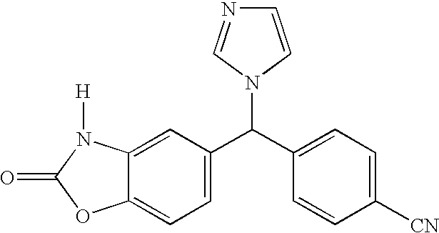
C1(C(C2=CC=C([CN])C=C2)N2C=CN=C2)=CC=C2C(=C1)N([H])C(=O)O2
